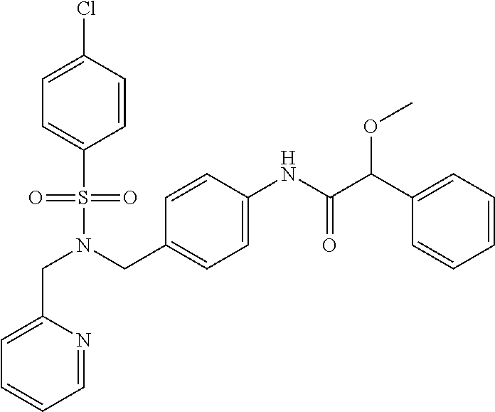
C(N(CC1=CC=C(NC(=O)C(C2=CC=CC=C2)OC)C=C1)S(=O)(=O)C1=CC=C(Cl)C=C1)C1=CC=CC=N1
